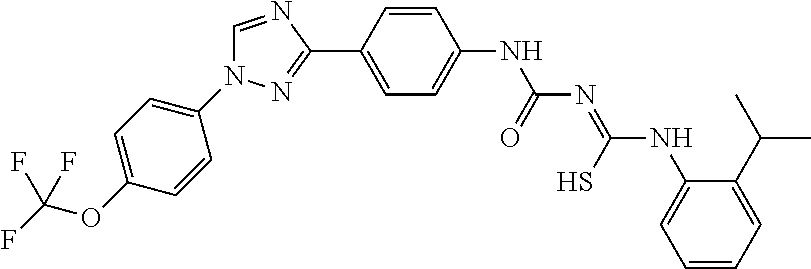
C1(C2=NN(C3=CC=C(OC(F)(F)F)C=C3)C=N2)=CC=C(NC(N=C(NC2=CC=CC=C2C(C)C)S)=O)C=C1
